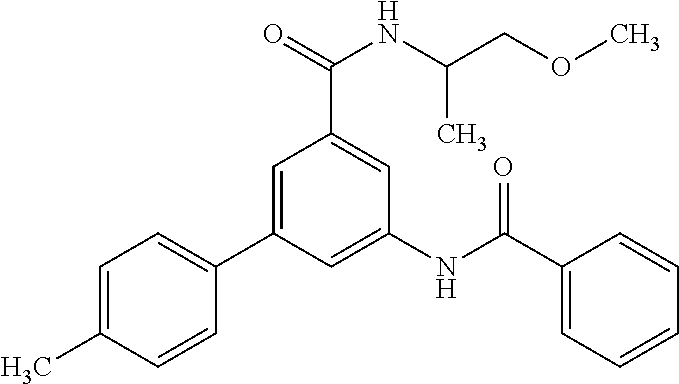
C1=C(C)C=CC(C2=CC(C(=O)NC(C)COC)=CC(NC(=O)C3=CC=CC=C3)=C2)=C1
